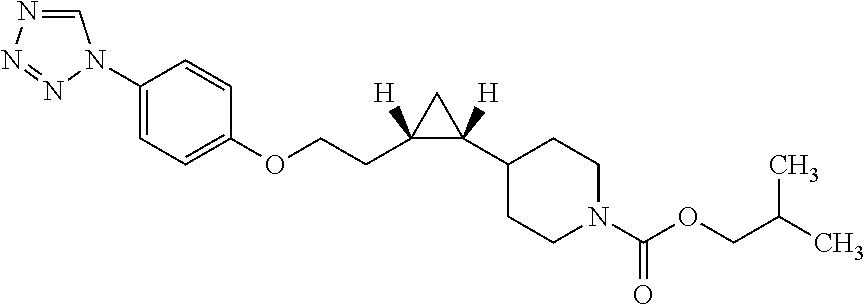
C1(C2([H])C(CCOC3=CC=C(N4C=NN=N4)C=C3)([H])C2)CCN(C(=O)OCC(C)C)CC1
